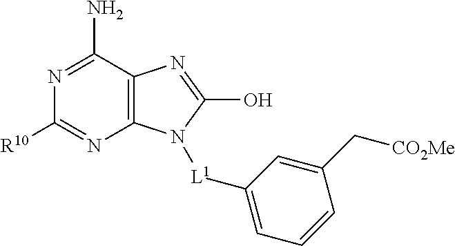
N1=C(N)C2=C(N=C1[R10])N([L1]C1=CC=CC(C[CO2Me])=C1)C(O)=N2
